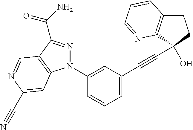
C1(N2N=C(C(N)=O)C3=C2C=C(C#N)N=C3)=CC(C#CC2(O)C3=C(CC2)C=CC=N3)=CC=C1
